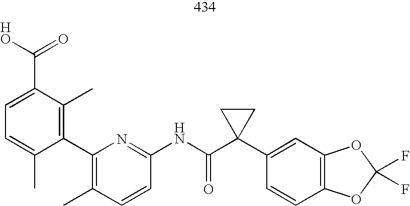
C1=C(C(=O)O)C(C)=C(C2=C(C)C=CC(NC(C3(C4=CC5=C(C=C4)OC(F)(F)O5)CC3)=O)=N2)C(C)=C1
